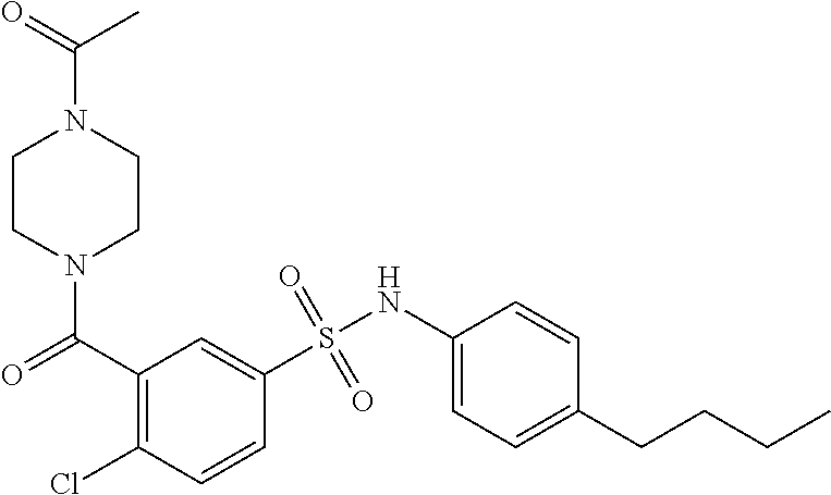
N1(C(=O)C2=C(Cl)C=CC(S(NC3=CC=C(CCCC)C=C3)(=O)=O)=C2)CCN(C(=O)C)CC1
